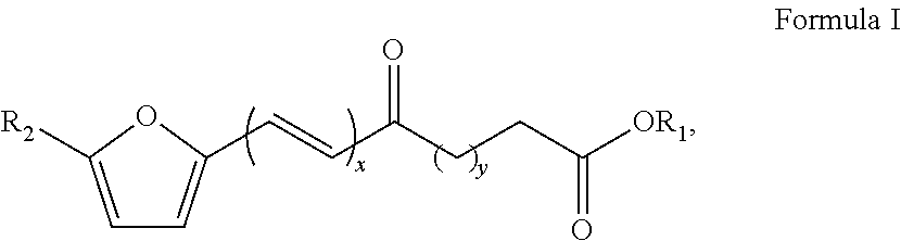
C1=C([R2])OC(C=CC(CCC([OR1])=O)=O)=C1
